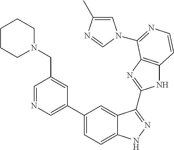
C1(C2=CN=CC(CN3CCCCC3)=C2)=CC=C2C(=C1)C(C1=NC3=C(N1)C=CN=C3N1C=C(C)N=C1)=NN2
